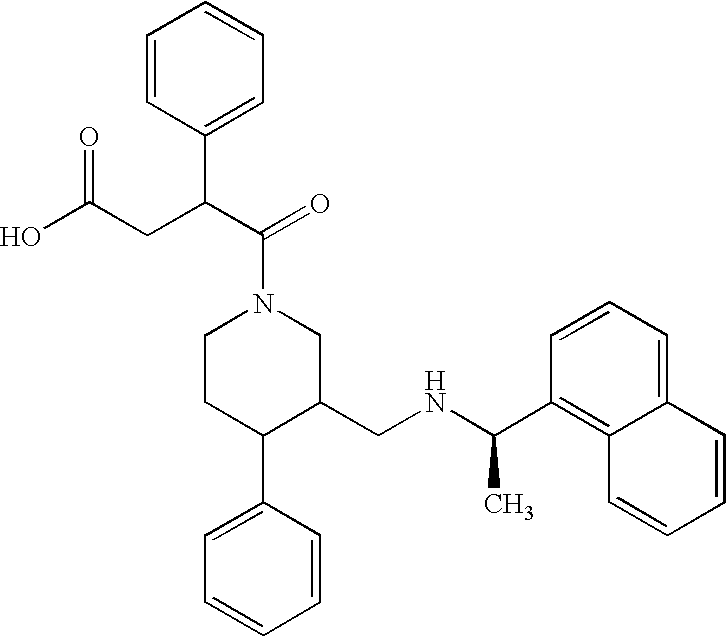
C1CC(C2=CC=CC=C2)C(CNC(C)C2=C3C(=CC=C2)C=CC=C3)CN1C(=O)C(CC(=O)O)C1=CC=CC=C1
